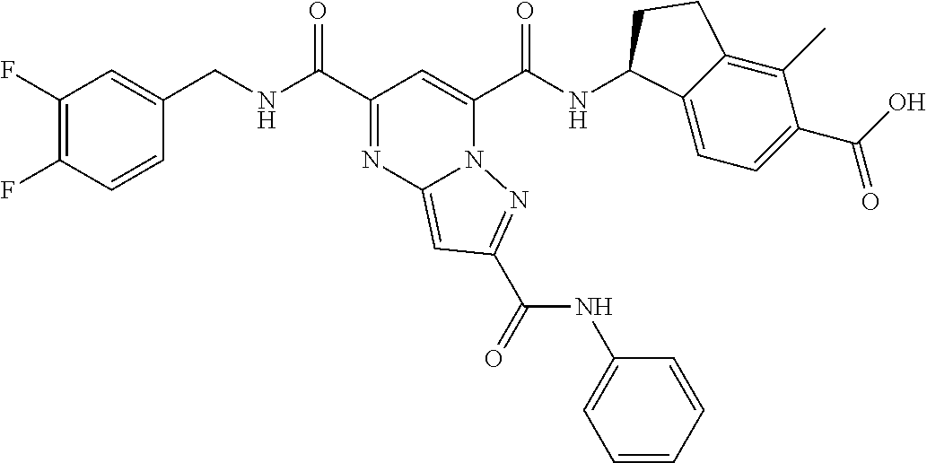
C1(F)=C(F)C=CC(CNC(C2=NC3=CC(C(=O)NC4=CC=CC=C4)=NN3C(C(NC3C4=CC=C(C(O)=O)C(C)=C4CC3)=O)=C2)=O)=C1
